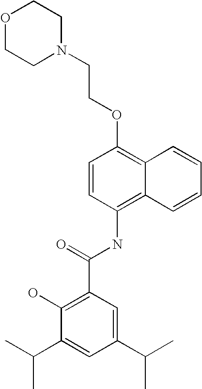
C1(O)=C(C(=O)NC2=C3C(=C(OCCN4CCOCC4)C=C2)C=CC=C3)C=C(C(C)C)C=C1C(C)C
